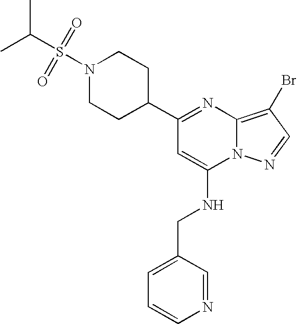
C1=CN=CC(CNC2=CC(C3CCN(S(C(C)C)(=O)=O)CC3)=NC3=C(Br)C=NN23)=C1
